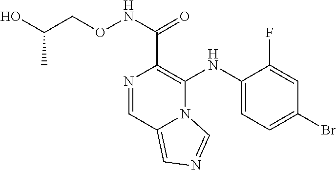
C1(NC2=C(C(NOCC(O)C)=O)N=CC3=CN=CN23)=CC=C(Br)C=C1F
